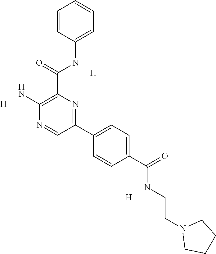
C1=CC(NC(C2=C(N)N=CC(C3=CC=C(C(=O)NCCN4CCCC4)C=C3)=N2)=O)=CC=C1.[H].[H].[H]
